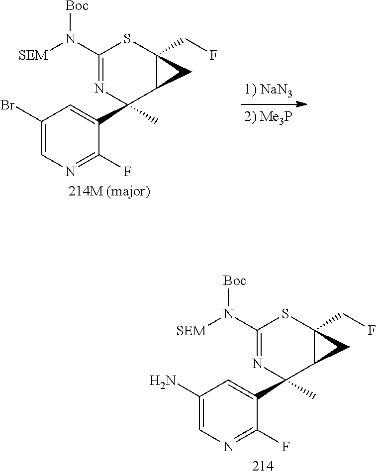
C1(N)=CN=C(F)C(C2(C)C3C(CF)(SC(N([SEM])[Boc])=N2)C3)=C1.C1(Br)=CN=C(F)C(C2(C)C3C(CF)(SC(N([SEM])[Boc])=N2)C3)=C1
